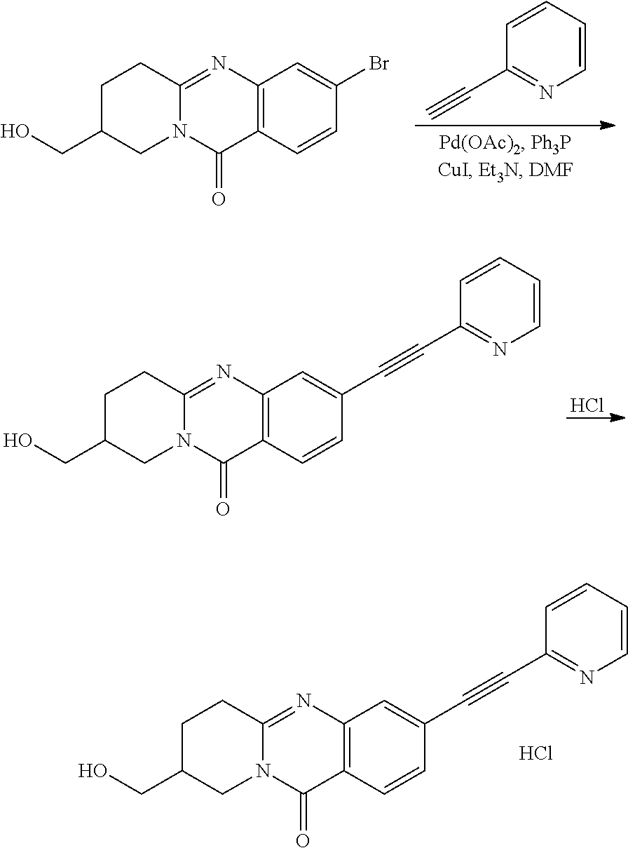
C1C(CO)CN2C(=NC3=C(C2=O)C=CC(Br)=C3)C1.C1(C#C)=NC=CC=C1.N12C(=NC3=C(C1=O)C=CC(C#CC1=NC=CC=C1)=C3)CCC(CO)C2.Cl.N12C(=NC3=C(C1=O)C=CC(C#CC1=NC=CC=C1)=C3)CCC(CO)C2.Cl
